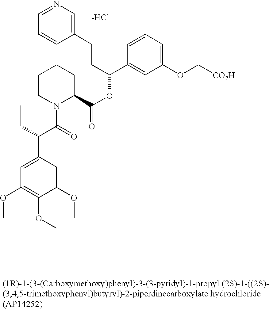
[Cl-].C1CN(C(C(C2=CC(OC)=C(OC)C(OC)=C2)CC)=O)C(C(OC(CCC2=CN=CC=C2)C2=CC(OC[CO2H])=CC=C2)=O)CC1
